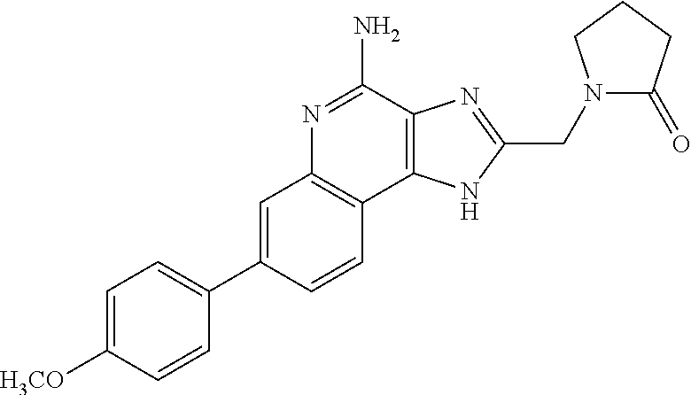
C1=C([H3CO])C=CC(C2=CC3=C(C=C2)C2=C(C(N)=N3)N=C(CN3C(=O)CCC3)N2)=C1
